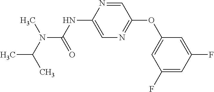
CC(C)N(C(NC1=CN=C(OC2=CC(F)=CC(F)=C2)C=N1)=O)C
